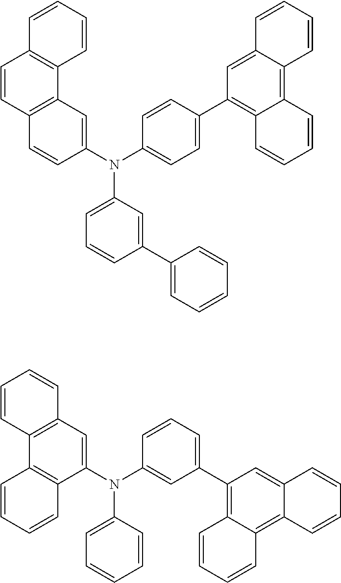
C1(N(C2=CC=C(C3=C4C(=C5C(=C3)C=CC=C5)C=CC=C4)C=C2)C2=CC=CC(C3=CC=CC=C3)=C2)=CC2=C(C=C1)C=CC1=C2C=CC=C1.C1(N(C2=CC(C3=C4C(=C5C(=C3)C=CC=C5)C=CC=C4)=CC=C2)C2=CC=CC=C2)=CC2=C(C3=C1C=CC=C3)C=CC=C2
